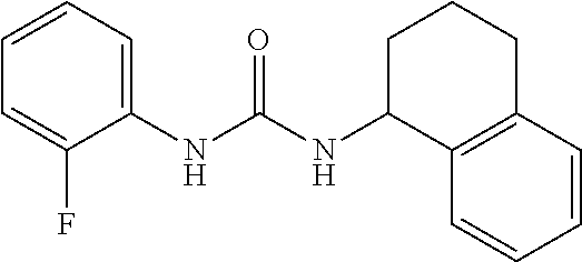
C1=C(F)C(NC(NC2C3=C(CCC2)C=CC=C3)=O)=CC=C1
